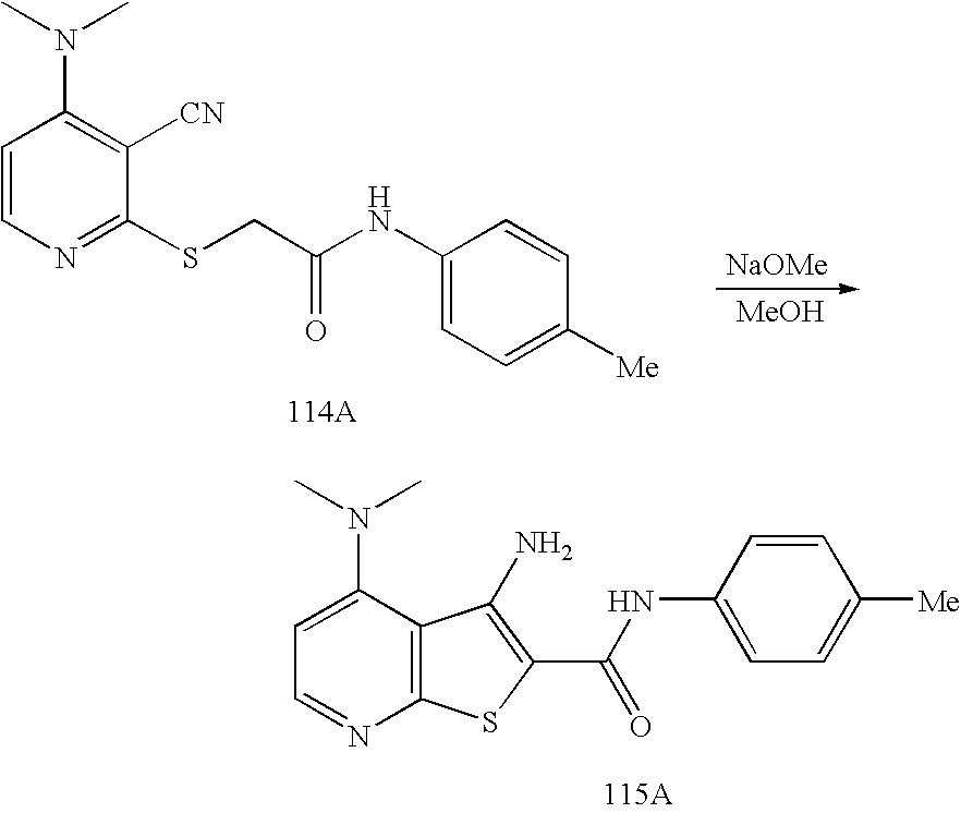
C1=CN=C(SCC(NC2=CC=C([Me])C=C2)=O)C([CN])=C1N(C)C.[NaOMe].[MeOH].C1=C(N(C)C)C2=C(N=C1)SC(C(=O)NC1=CC=C([Me])C=C1)=C2N
